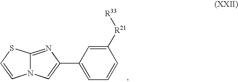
C1=C(C2=CN3C(=N2)SC=C3)C=C([R21][R33])C=C1
